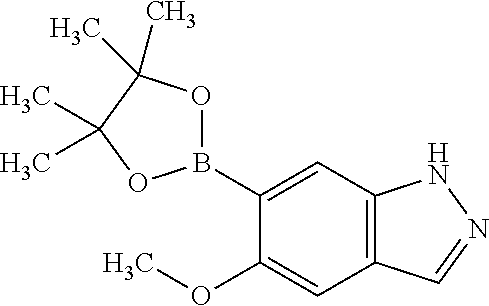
C12=C(NN=C1)C=C(B1OC(C)(C)C(C)(C)O1)C(OC)=C2
